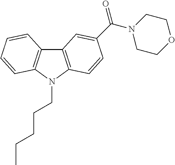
C12=C(N(CCCCC)C3=C1C=CC=C3)C=CC(C(N1CCOCC1)=O)=C2
